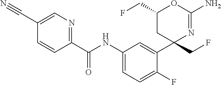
C1(C(NC2=CC=C(F)C(C3(CF)N=C(N)OC(CF)C3)=C2)=O)=NC=C(C#N)C=C1
